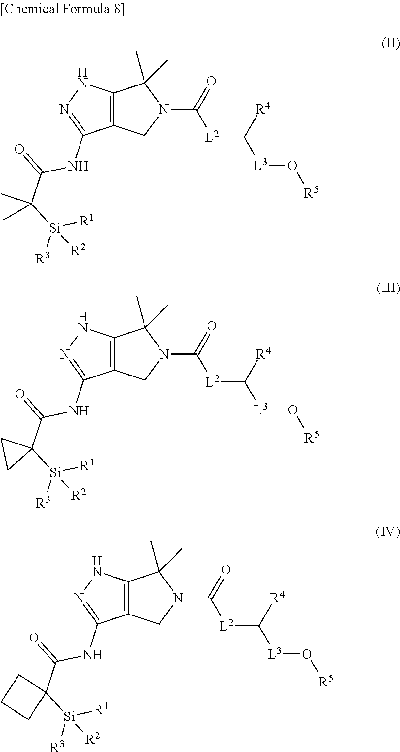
C12=C(CN(C(=O)[L2]C([R4])[L3]O[R5])C1(C)C)C(NC(=O)C([Si]([R3])([R1])[R2])(C)C)=NN2.C12=C(CN(C(=O)[L2]C([R4])[L3]O[R5])C1(C)C)C(NC(=O)C1([Si]([R3])([R1])[R2])CC1)=NN2.C12=C(CN(C(=O)[L2]C([R4])[L3]O[R5])C1(C)C)C(NC(=O)C1([Si]([R3])([R1])[R2])CCC1)=NN2
